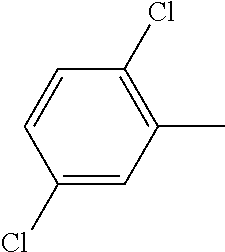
C1(Cl)=CC(C)=C(Cl)C=C1
